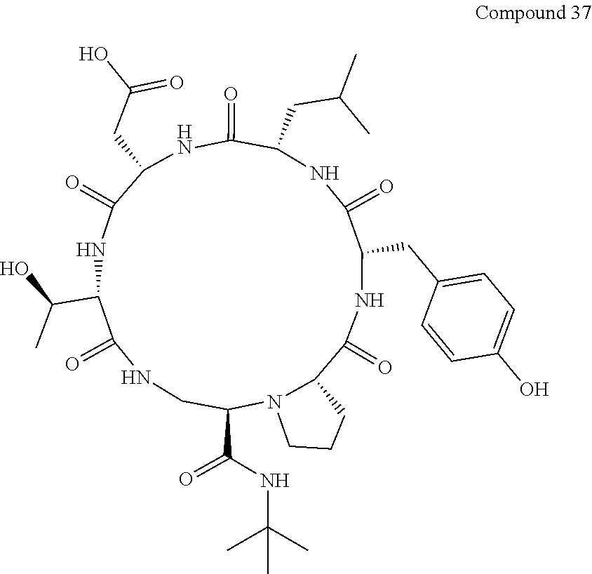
C1C(C(NC(C)(C)C)=O)N2C(C(=O)NC(CC3=CC=C(O)C=C3)C(=O)NC(CC(C)C)C(=O)NC(CC(O)=O)C(=O)NC(C(O)C)C(=O)N1)CCC2
